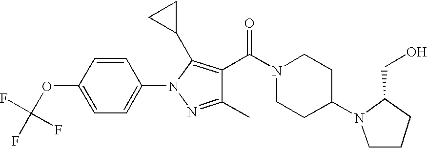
C1=C(OC(F)(F)F)C=CC(N2C(C3CC3)=C(C(N3CCC(N4CCCC4CO)CC3)=O)C(C)=N2)=C1
